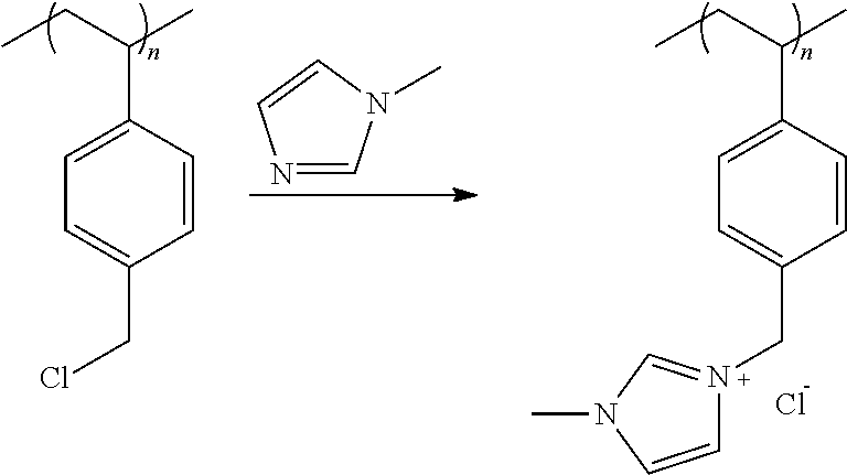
N1=CN(C)C=C1.C1=CC(C(CC)C)=CC=C1CCl.C1=CC(C(CC)C)=CC=C1CN1=CN(C)C=C1.Cl
